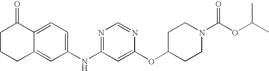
C12=CC=C(NC3=NC=NC(OC4CCN(C(OC(C)C)=O)CC4)=C3)C=C1CCCC2=O
